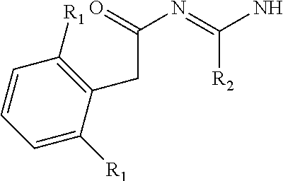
C1=C([R1])C(CC(N=C([R2])N)=O)=C([R1])C=C1
